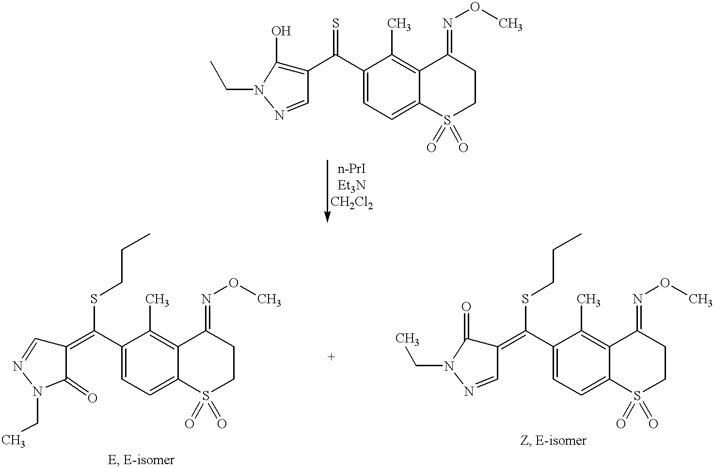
C1(C(C2=C(O)N(CC)N=C2)=S)=CC=C2C(=C1C)C(=NOC)CCS2(=O)=O.C1(C(=C2C=NN(CC)C2=O)SCCC)=CC=C2C(=C1C)C(=NOC)CCS2(=O)=O.C1(C(=C2C(=O)N(CC)N=C2)SCCC)=CC=C2C(=C1C)C(=NOC)CCS2(=O)=O
